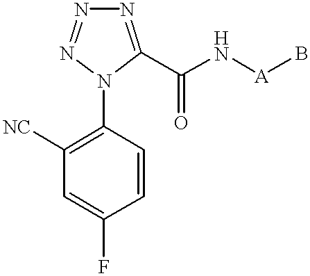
N1=C(C(N[A]B)=O)N(C2=C([NC])C=C(F)C=C2)N=N1
